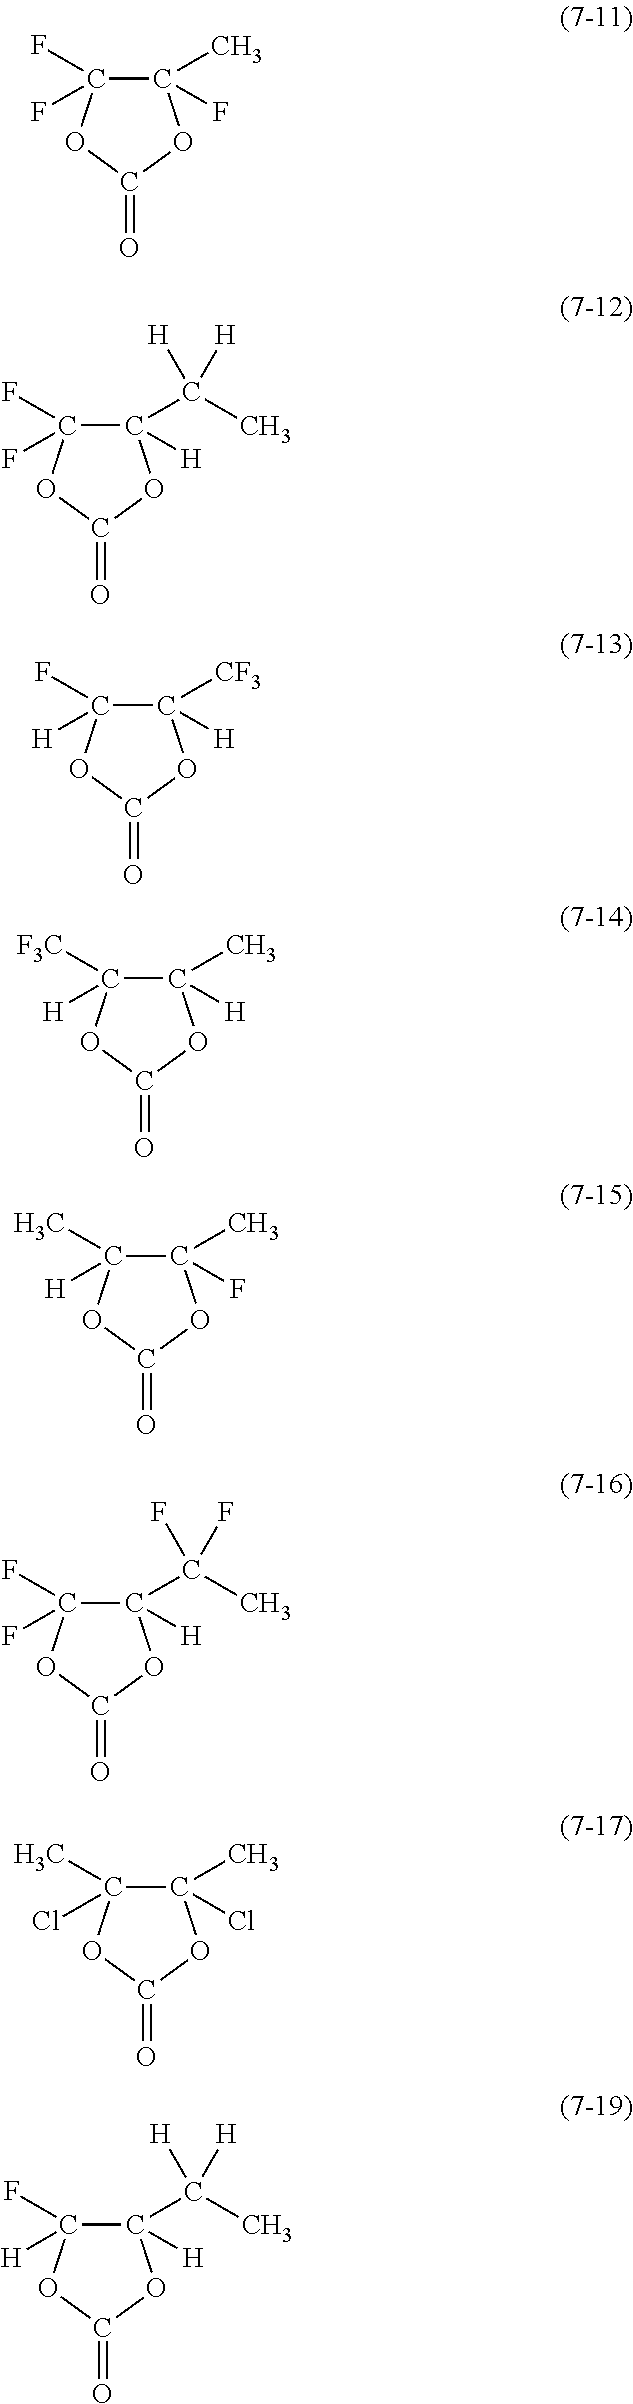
C1(C)(F)C(F)(F)OC(=O)O1.C1(C(C)([H])[H])([H])C(F)(F)OC(=O)O1.C1([CF3])([H])C([H])(F)OC(=O)O1.C1(C)([H])C([H])([F3C])OC(=O)O1.C1(C)(F)C([H])(C)OC(=O)O1.C1(C(C)(F)F)([H])C(F)(F)OC(=O)O1.C1(C)(Cl)C(Cl)(C)OC(=O)O1.C1(C(C)([H])[H])([H])C([H])(F)OC(=O)O1
